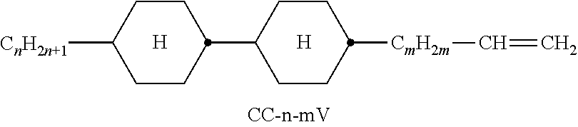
[H].C1CC([CnH2n+1])CCC1C1CCC([CmH2m]C=C)CC1.[H]
